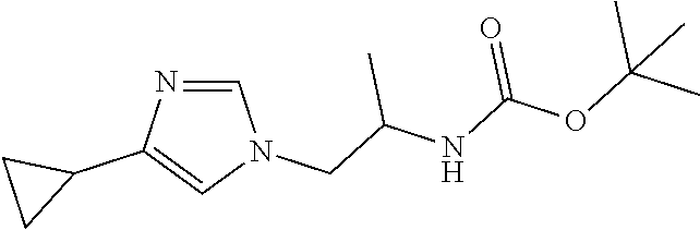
C1=NC(C2CC2)=CN1CC(C)NC(=O)OC(C)(C)C
